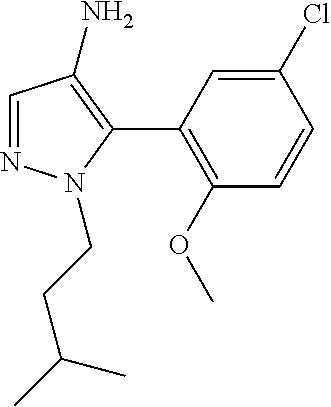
C1=NN(CCC(C)C)C(C2=C(OC)C=CC(Cl)=C2)=C1N
